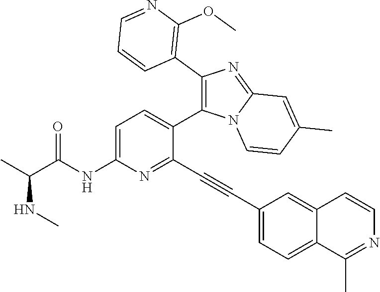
C1=C(NC(C(C)NC)=O)N=C(C#CC2=CC=C3C(=C2)C=CN=C3C)C(C2=C(C3=C(OC)N=CC=C3)N=C3N2C=CC(C)=C3)=C1
